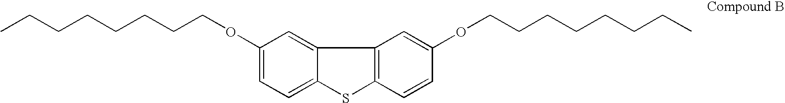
C12=C(C=CC(OCCCCCCCC)=C1)SC1=CC=C(OCCCCCCCC)C=C21
